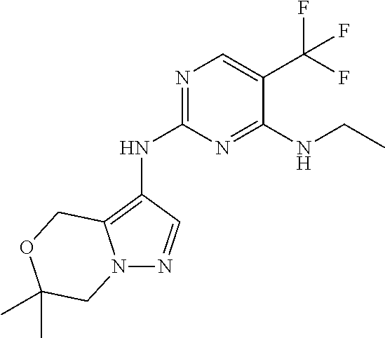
N1=C(NC2=C3N(N=C2)CC(C)(C)OC3)N=C(NCC)C(C(F)(F)F)=C1
